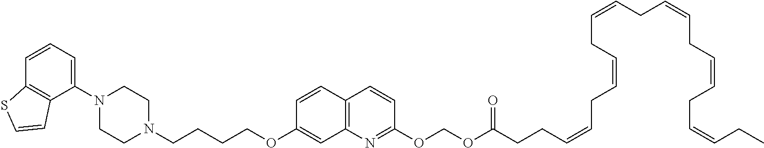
C1(N2CCN(CCCCOC3=CC4=C(C=C3)C=CC(OCOC(CCC=CCC=CCC=CCC=CCC=CCC=CCC)=O)=N4)CC2)=CC=CC2=C1C=CS2
